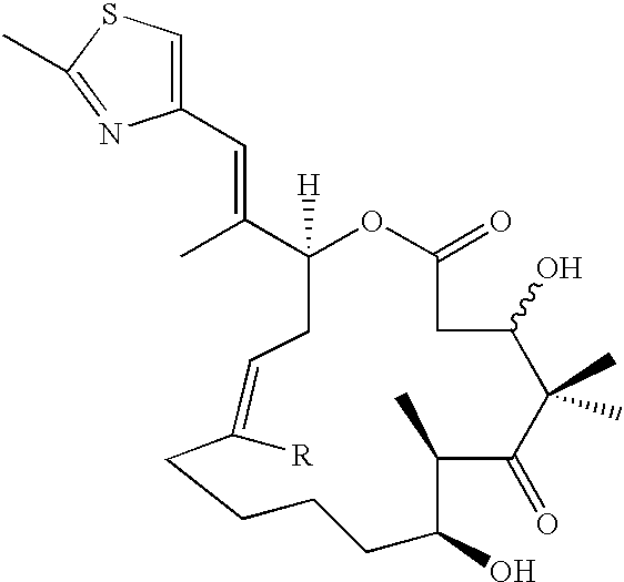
C1([H])(C(C)=CC2=CSC(C)=N2)CC=C([R])CCCCC(O)C(C)C(=O)C(C)(C)C(O)CC(=O)O1
